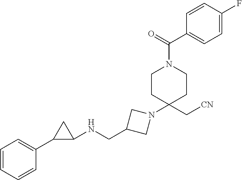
C1=CC=CC(C2C(NCC3CN(C4(C[CN])CCN(C(=O)C5=CC=C(F)C=C5)CC4)C3)C2)=C1
